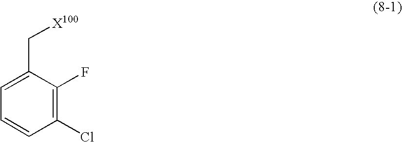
[X100]CC1=CC=CC(Cl)=C1F
